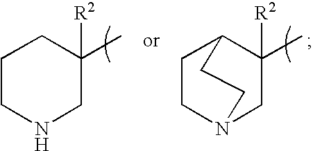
[R2]C1(C)CCCNC1.[R2]C1(C)C2CCN(C1)CC2
